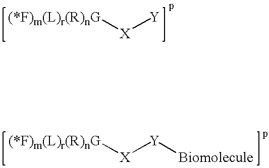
[(*F)m(L)r(R)nG][X][Y].[(*F)m(L)r(R)nG][X][Y][Biomolecule]
